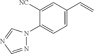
C1=C(C=C)C=C([NC])C(N2N=CN=C2)=C1
